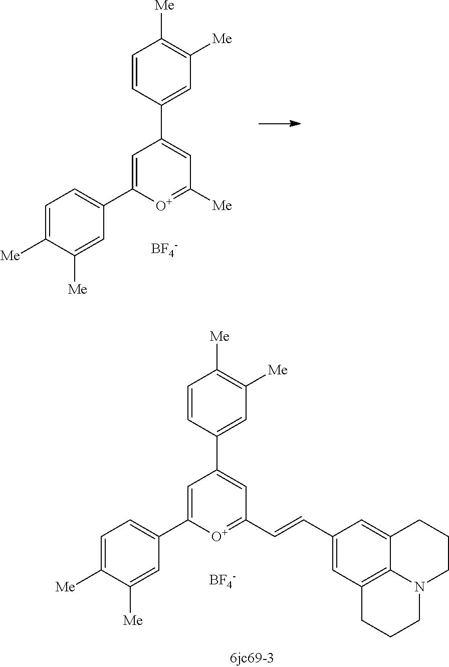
C1=CC(C2=CC([Me])=[O+]C(C3=CC=C([Me])C([Me])=C3)=C2)=CC([Me])=C1[Me].[BF4-].C1=CC(C2=CC(C=CC3=CC4=C5C(=C3)CCCN5CCC4)=[O+]C(C3=CC=C([Me])C([Me])=C3)=C2)=CC([Me])=C1[Me].[BF4-]
